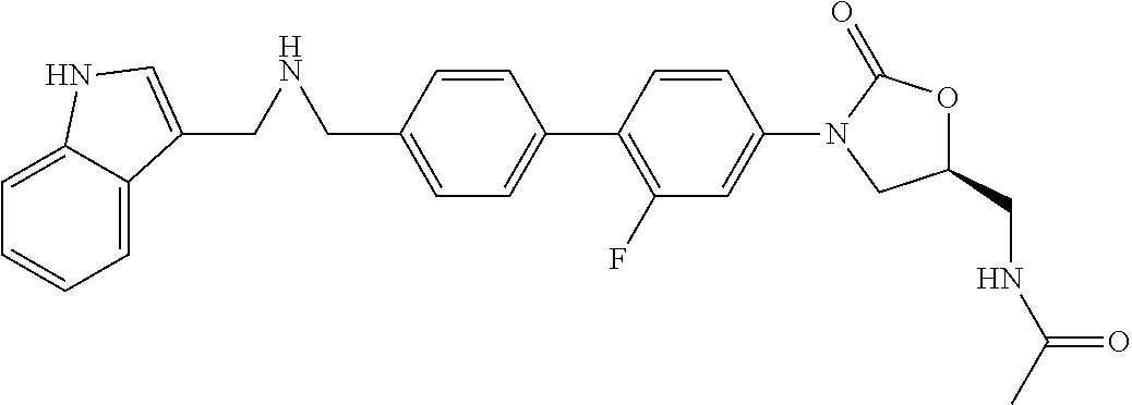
C1(CNCC2=CNC3=CC=CC=C32)=CC=C(C2=C(F)C=C(N3C(=O)OC(CNC(C)=O)C3)C=C2)C=C1
